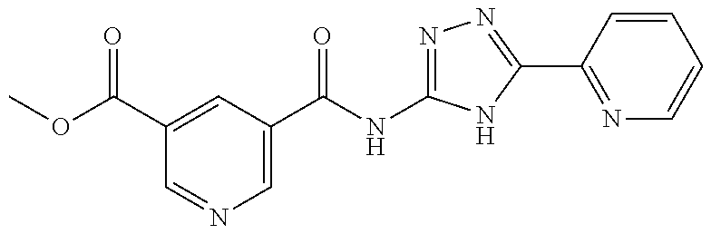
COC(=O)C1=CC(C(=O)NC2=NN=C(C3=NC=CC=C3)N2)=CN=C1
